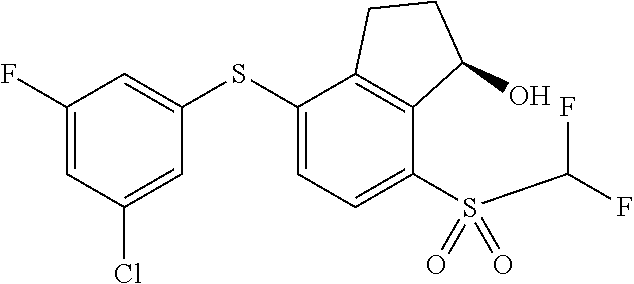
C1(SC2=CC(F)=CC(Cl)=C2)=CC=C(S(=O)(=O)C(F)F)C2=C1CCC2O
